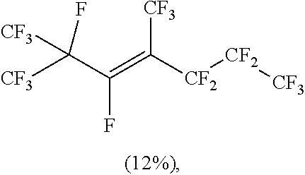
[CF3]C(C(=C([CF2][CF2][CF3])[CF3])F)([CF3])F
